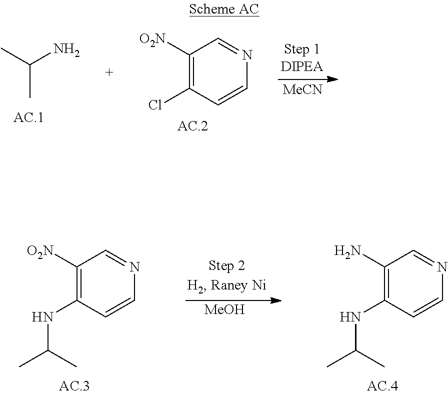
C1([O2N])=C(Cl)C=CN=C1.[MeCN].C(C)(C)N.[MeOH].C1([O2N])=C(NC(C)C)C=CN=C1.C1(N)=C(NC(C)C)C=CN=C1
